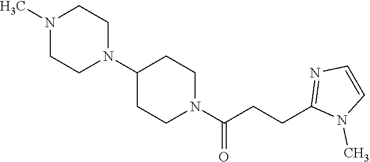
C1(N2CCN(C)CC2)CCN(C(CCC2=NC=CN2C)=O)CC1
